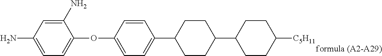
C1(N)=CC(N)=CC=C1OC1=CC=C(C2CCC(C3CCC([C5H11])CC3)CC2)C=C1
